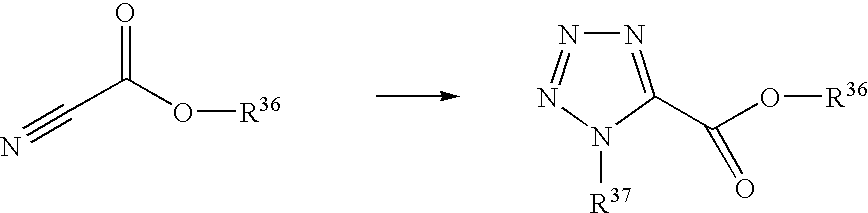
N1=C(C(O[R36])=O)N([R37])N=N1.C(C(O[R36])=O)#N
